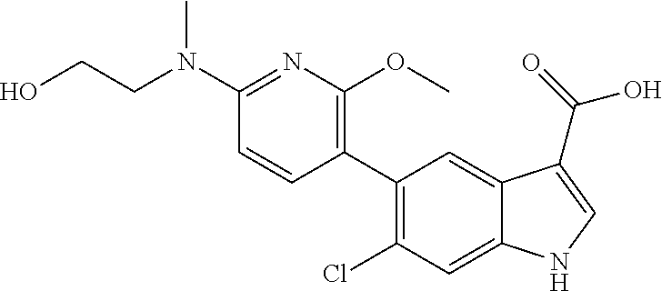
C1(C2=C(Cl)C=C3C(=C2)C(C(=O)O)=CN3)=C(OC)N=C(N(CCO)C)C=C1
